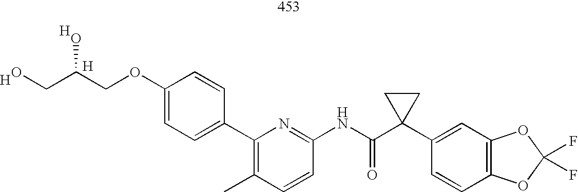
OCC(COC1=CC=C(C2=C(C)C=CC(NC(C3(C4=CC5=C(C=C4)OC(F)(F)O5)CC3)=O)=N2)C=C1)O.[H].[H].[H]
